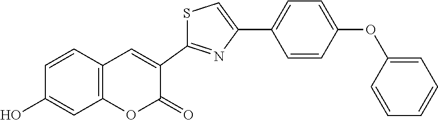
C1=CC2=C(C=C1O)OC(=O)C(C1=NC(C3=CC=C(OC4=CC=CC=C4)C=C3)=CS1)=C2
